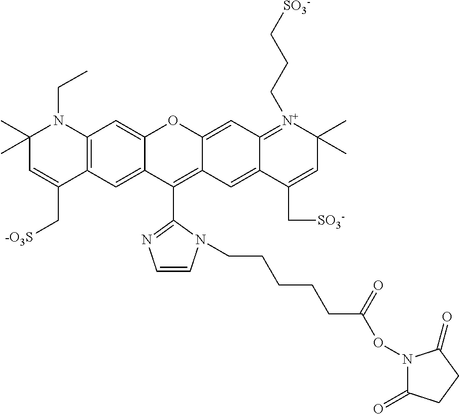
C12=CC3=C(C=C1C(C1=NC=CN1CCCCCC(ON1C(=O)CCC1=O)=O)=C1C(=CC4=[N+](CCC[SO3-])C(C)(C)C=C(C[SO3-])C4=C1)O2)C(C[-O3S])=CC(C)(C)N3CC
